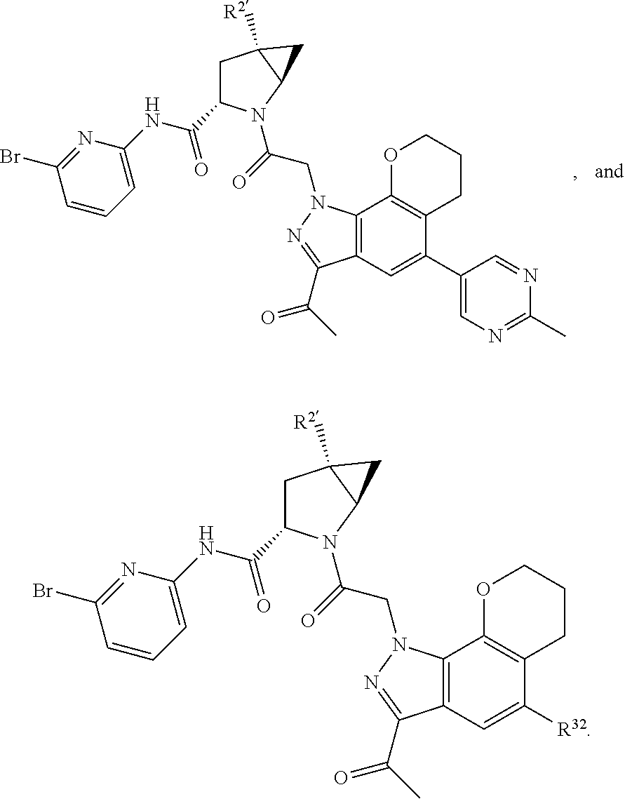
C1C(C(NC2=CC=CC(Br)=N2)=O)N(C(=O)CN2C3=C(C=C(C4=CN=C(C)N=C4)C4=C3OCCC4)C(C(C)=O)=N2)C2C1([R2])C2.C1C(C(NC2=CC=CC(Br)=N2)=O)N(C(=O)CN2C3=C(C=C([R32])C4=C3OCCC4)C(C(C)=O)=N2)C2C1([R2])C2
